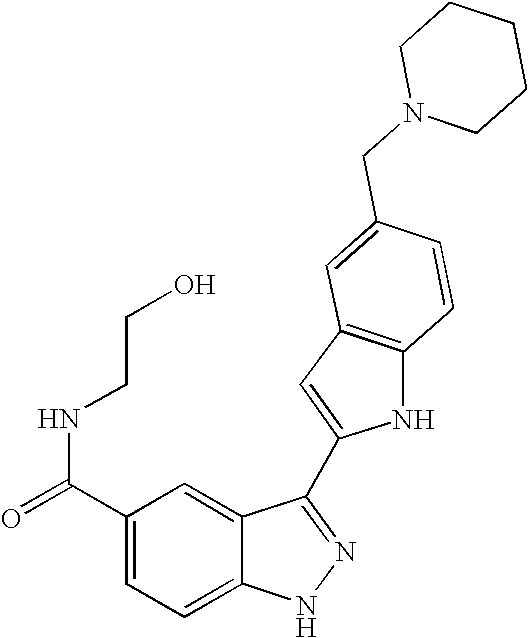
C1(C(NCCO)=O)=CC=C2C(=C1)C(C1=CC3=C(N1)C=CC(CN1CCCCC1)=C3)=NN2
